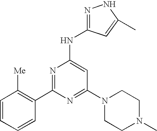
C1=CC([Me])=C(C2=NC(NC3=NNC(C)=C3)=CC(N3CCN(C)CC3)=N2)C=C1
